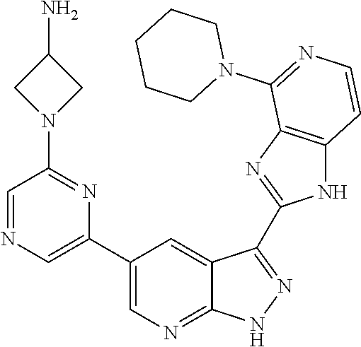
C1=NC=C(C2=CN=C3C(=C2)C(C2=NC4=C(N2)C=CN=C4N2CCCCC2)=N[N H]3)N=C1N1CC(N)C1
